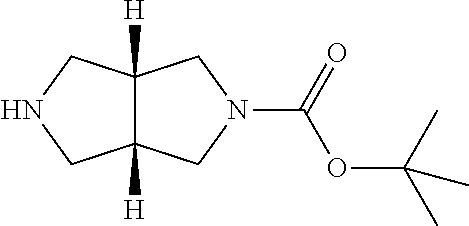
C12([H])C([H])(CN(C(OC(C)(C)C)=O)C1)CNC2
